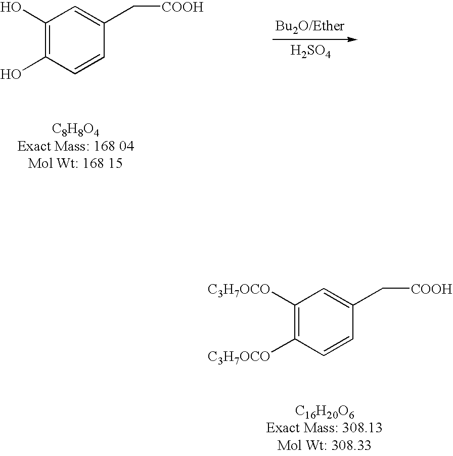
[H2SO4].C1(O)=C(O)C=CC(C[COOH])=C1.C1([C3H7OCO])=C([C3H7OCO])C=CC(C[COOH])=C1
